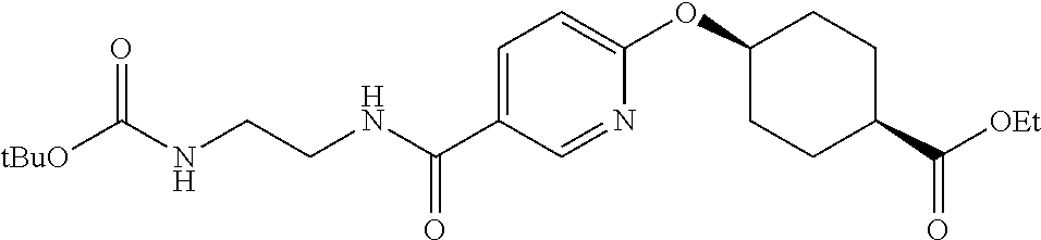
[tBuO]C(NCCNC(C1=CC=C(OC2CCC(C([OEt])=O)CC2)N=C1)=O)=O
